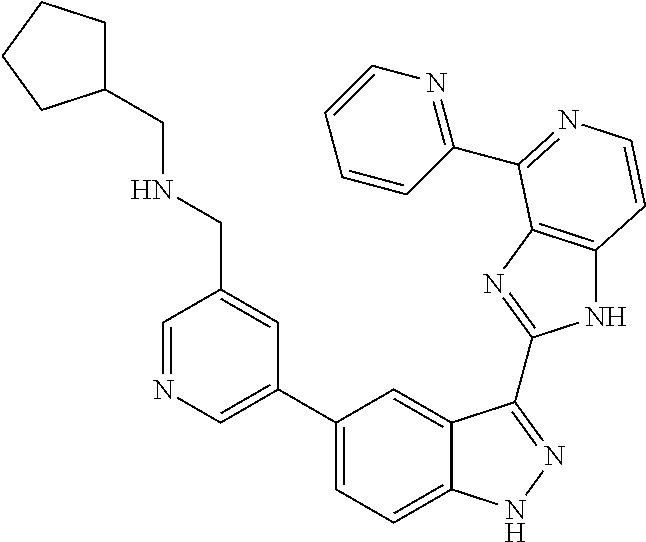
C1(C2=CN=CC(CNCC3CCCC3)=C2)=CC=C2C(=C1)C(C1=NC3=C(N1)C=CN=C3C1=NC=CC=C1)=NN2
